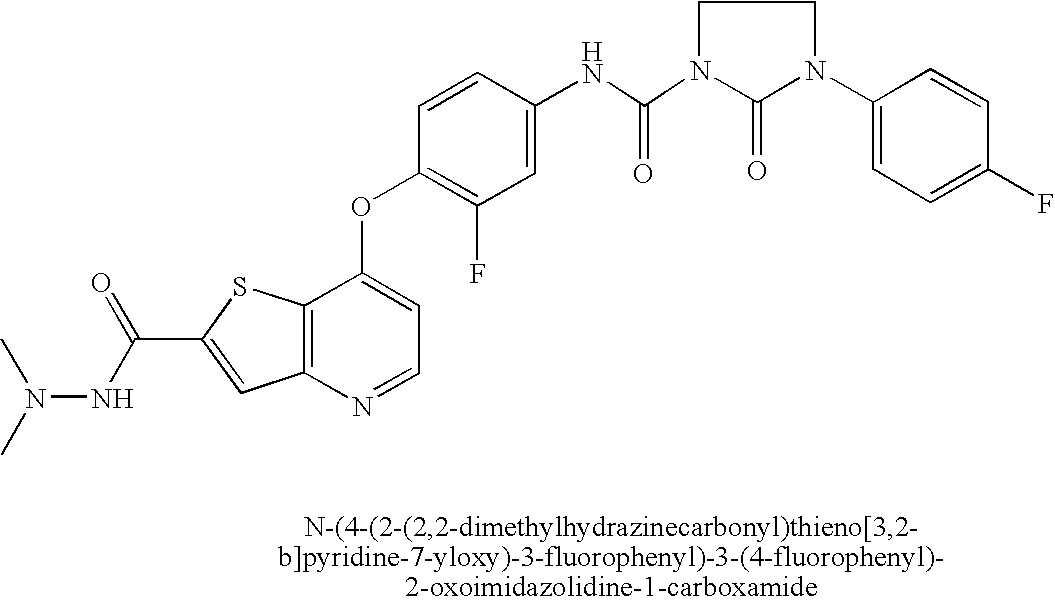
C1=C(NC(=O)N2C(=O)N(C3=CC=C(F)C=C3)CC2)C=CC(OC2=CC=NC3=C2SC(C(=O)NN(C)C)=C3)=C1F
